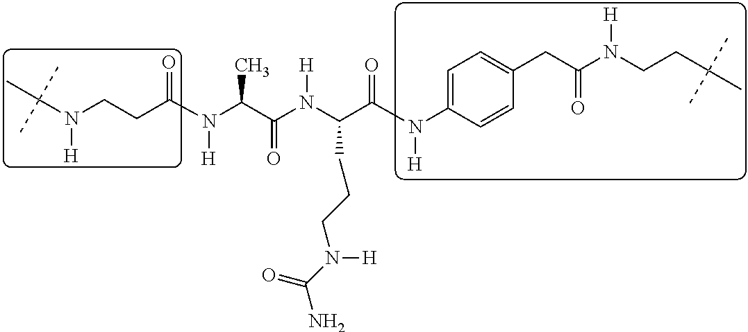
C(N(CCC(N(C(C(N(C(C(N(C1=CC=C(CC(N(CCC(C)(C)C)[H])=O)C=C1)[H])=O)CCCN([H])C(=O)N)[H])=O)C)[H])=O)[H])(C)(C)C
